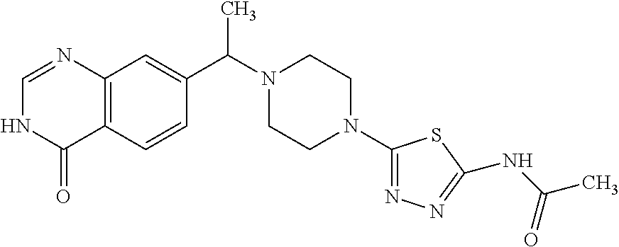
C12=C(C=CC(C(N3CCN(C4=NN=C(NC(C)=O)S4)CC3)C)=C1)C(=O)NC=N2
